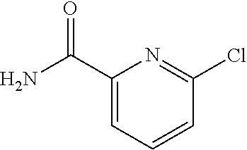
C1(C(N)=O)=CC=CC(Cl)=N1
